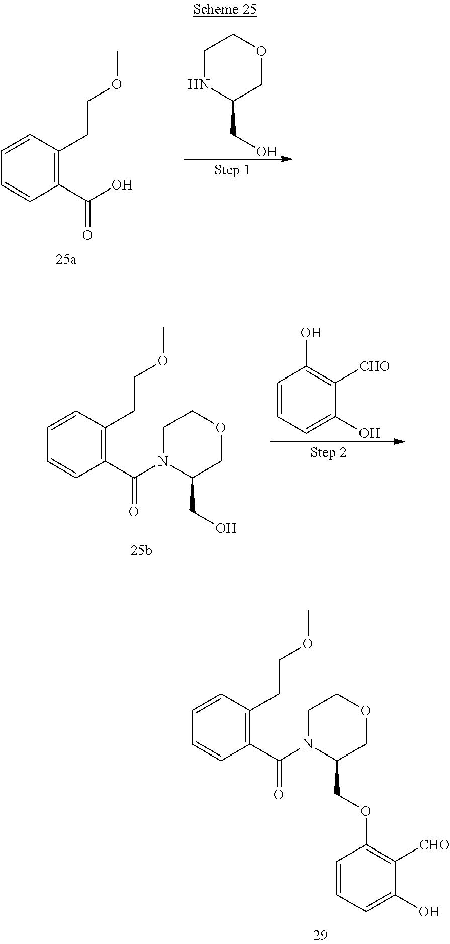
C1=CC(C(=O)O)=C(CCOC)C=C1.O1CCNC(CO)C1.O1CCN(C(C2=C(CCOC)C=CC=C2)=O)C(CO)C1.C1=CC=C(O)C([CHO])=C1O.O1CCN(C(C2=C(CCOC)C=CC=C2)=O)C(COC2=C([CHO])C(O)=CC=C2)C1
